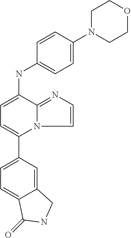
C1(C2=CC=C(NC3=CC=C(N4CCOCC4)C=C3)C3=NC=CN23)=CC=C2C(=C1)CNC2=O
